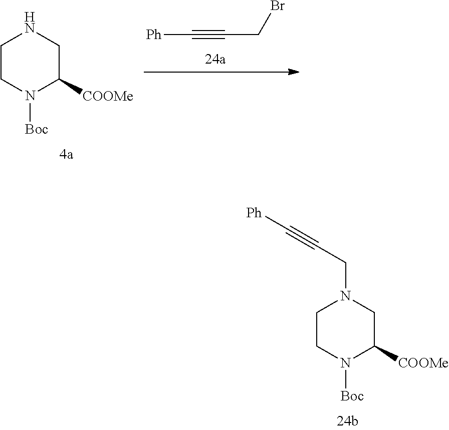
C1CN([Boc])C([COOMe])CN1.C(#CCBr)[Ph].C1CN([Boc])C([COOMe])CN1CC#C[Ph]
